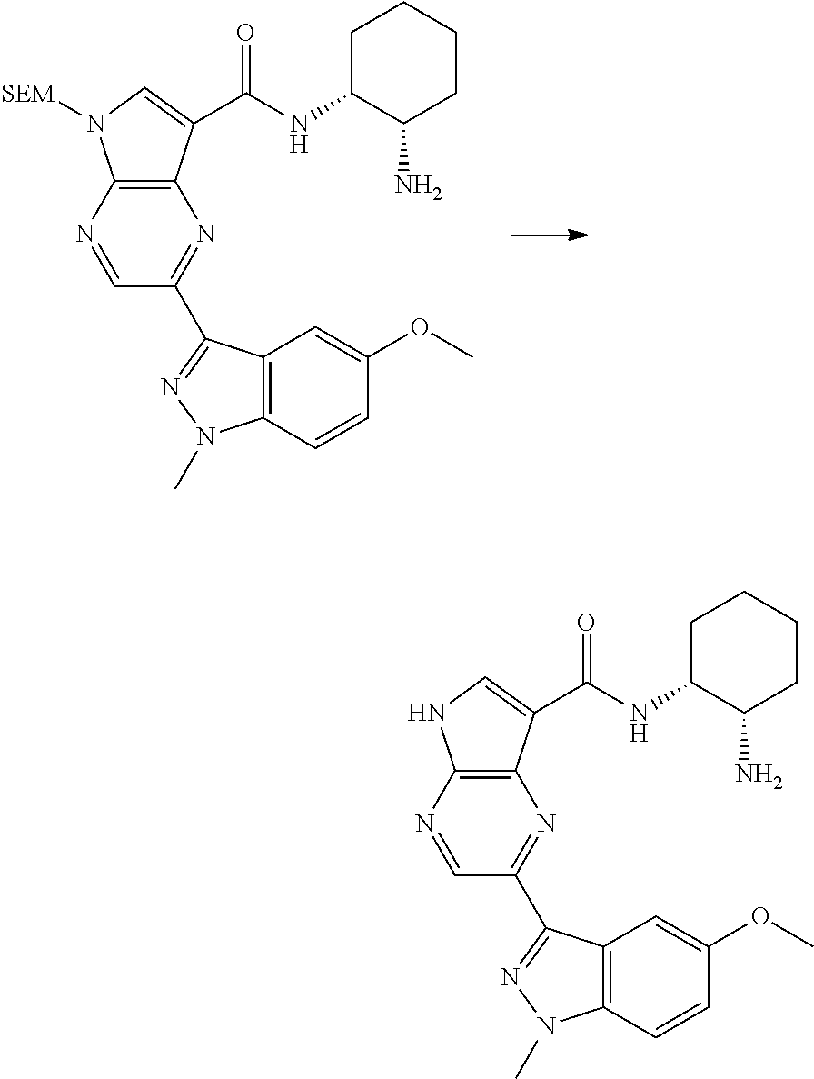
C12=C(C(C(NC3C(N)CCCC3)=O)=CN1[SEM])N=C(C1=NN(C)C3=C1C=C(OC)C=C3)C=N2.C12=C(C(C(NC3C(N)CCCC3)=O)=CN1)N=C(C1=NN(C)C3=C1C=C(OC)C=C3)C=N2
